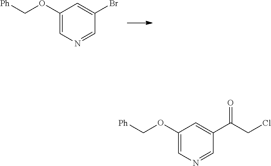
C1(OC[Ph])=CN=CC(Br)=C1.C1(OC[Ph])=CN=CC(C(CCl)=O)=C1
